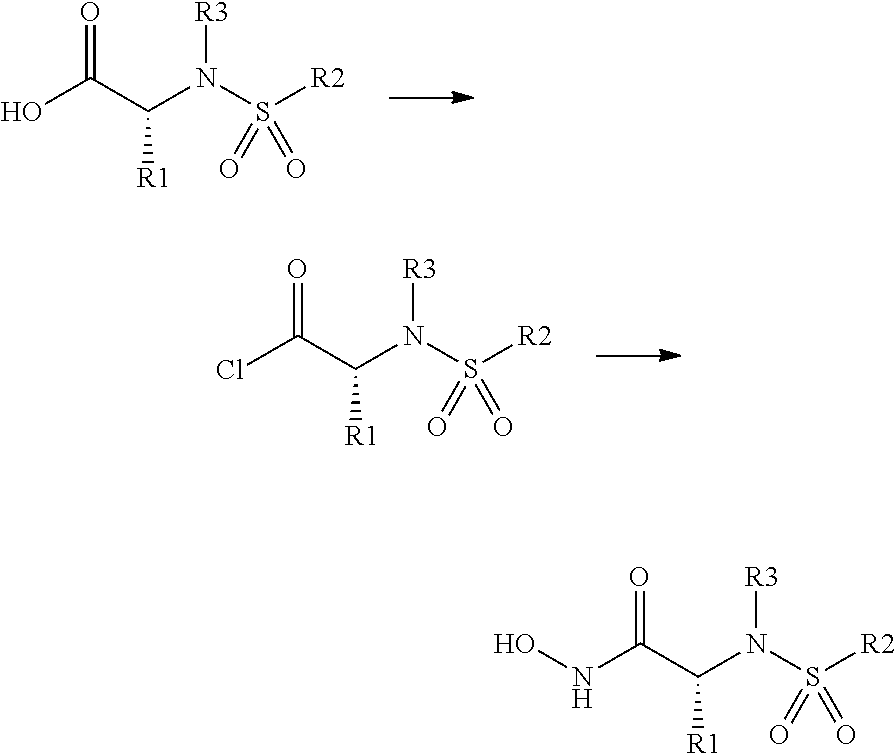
N(C(C(N(S([R2])(=O)=O)[R3])[R1])=O)O.OC(C(N(S([R2])(=O)=O)[R3])[R1])=O.ClC(C(N(S([R2])(=O)=O)[R3])[R1])=O
